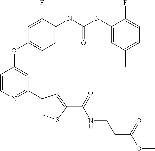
C1=CN=C(C2=CSC(C(NCCC(OC)=O)=O)=C2)C=C1OC1=CC=C(NC(NC2=CC(C)=CC=C2F)=O)C(F)=C1
